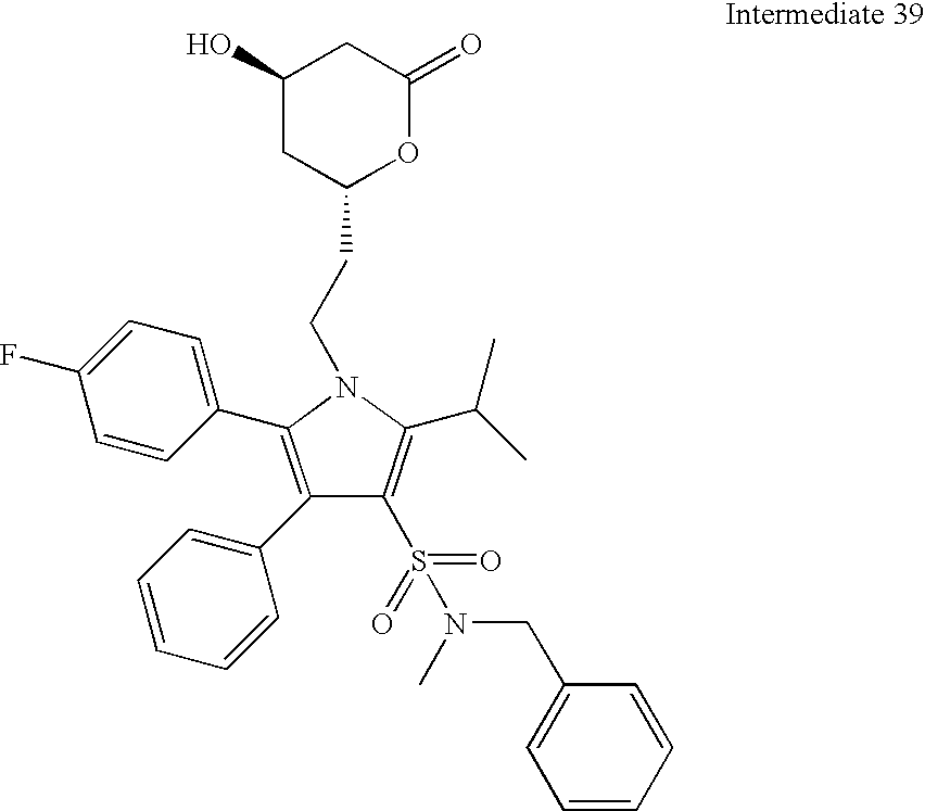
C(N1C(C(C)C)=C(S(N(C)CC2=CC=CC=C2)(=O)=O)C(C2=CC=CC=C2)=C1C1=CC=C(F)C=C1)CC1OC(=O)CC(O)C1
